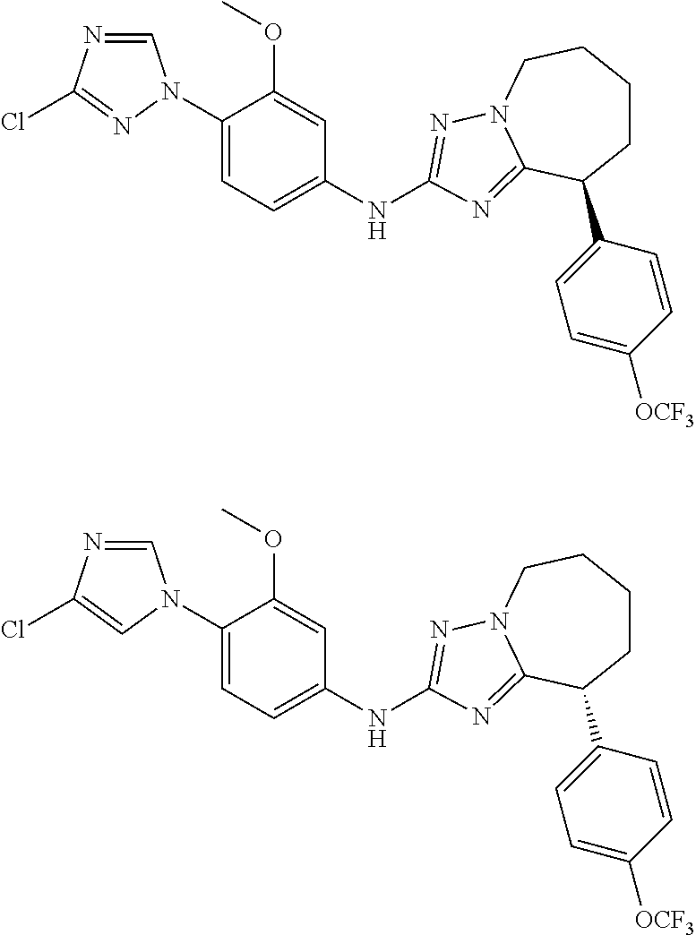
C1=NC(Cl)=NN1C1=CC=C(NC2=NN3CCCCC(C4=CC=C([OCF3])C=C4)C3=N2)C=C1OC.C1=NC(Cl)=CN1C1=CC=C(NC2=NN3CCCCC(C4=CC=C([OCF3])C=C4)C3=N2)C=C1OC
